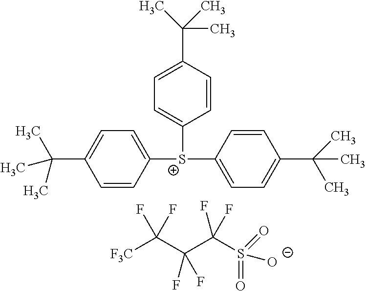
C1=CC([S+](C2=CC=C(C(C)(C)C)C=C2)C2=CC=C(C(C)(C)C)C=C2)=CC=C1C(C)(C)C.[F3C]C(C(C(S(=O)(=O)[O-])(F)F)(F)F)(F)F
